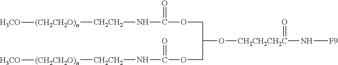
C(C(O[CH2CH2CH2C](N[F9])=O)COC(N[CH2CH2][(CH2CH2O)n][H3CO])=O)OC(N[CH2CH2][(CH2CH2O)n][H3CO])=O
